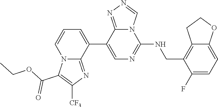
C1(C2=CC=CN3C2=NC([CF3])=C3C(OCC)=O)=CN=C(NCC2=C3C(=CC=C2F)OCC3)N2C1=NN=C2
